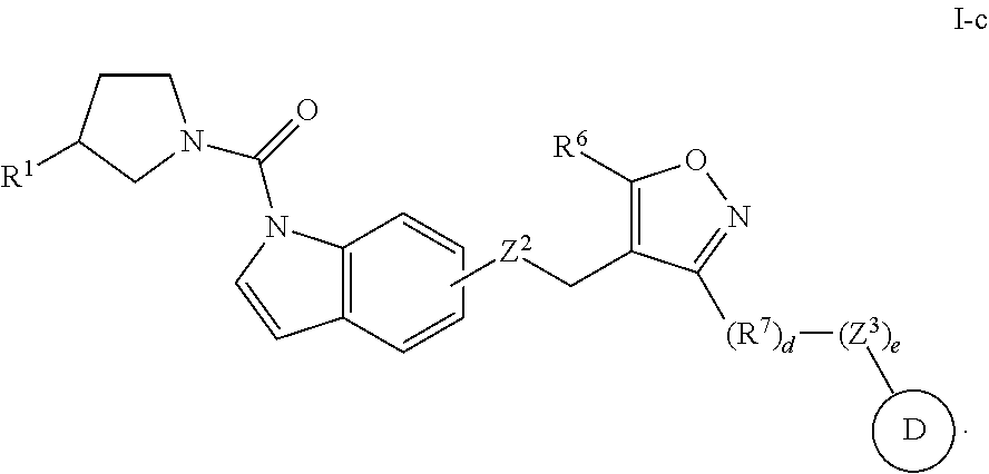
[D].C1([R6])=C(C[Z2]C)C([(R7)d][(Z3)e]C)=NO1.C12=C(C=CC=C1)C=CN2C(=O)N1CCC([R1])C1
